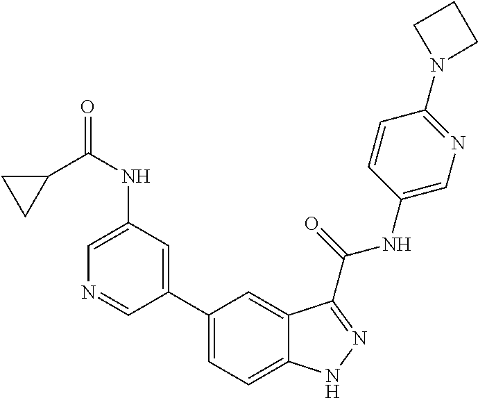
C1(NC(=O)C2CC2)=CN=CC(C2=CC=C3C(=C2)C(C(NC2=CN=C(N4CCC4)C=C2)=O)=NN3)=C1
